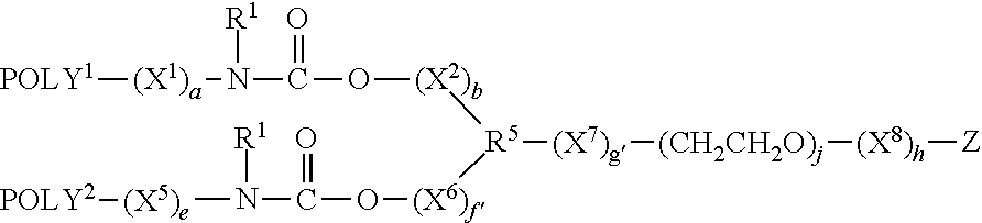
[POLY1][(X1)a]N([R1])C(O[(X2)b][R5]([(X7)g][(CH2CH2O)j][(X8)h][Z])[(X6)f]OC(N([(X5)e][POLY2])[R1])=O)=O
